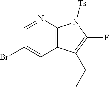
C12=C(N=CC(Br)=C1)N([Ts])C(F)=C2CC
